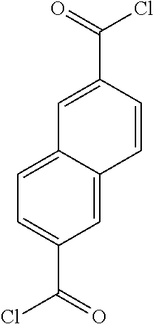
C1=C2C(=CC(C(=O)Cl)=C1)C=CC(C(=O)Cl)=C2
